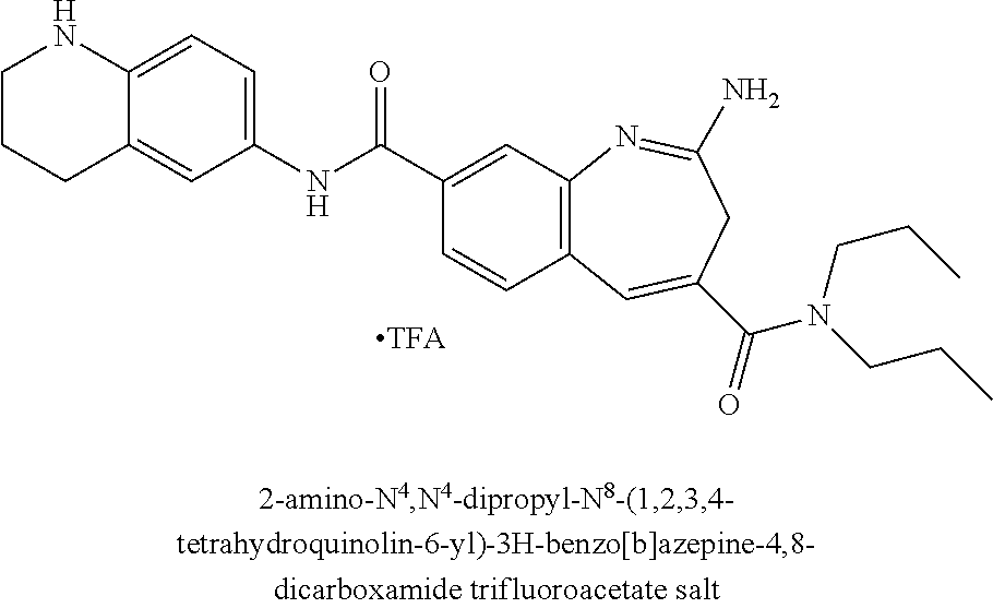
C1CCC2=CC(NC(C3=CC4=C(C=C3)C=C(C(=O)N(CCC)CCC)CC(N)=N4)=O)=CC=C2N1
